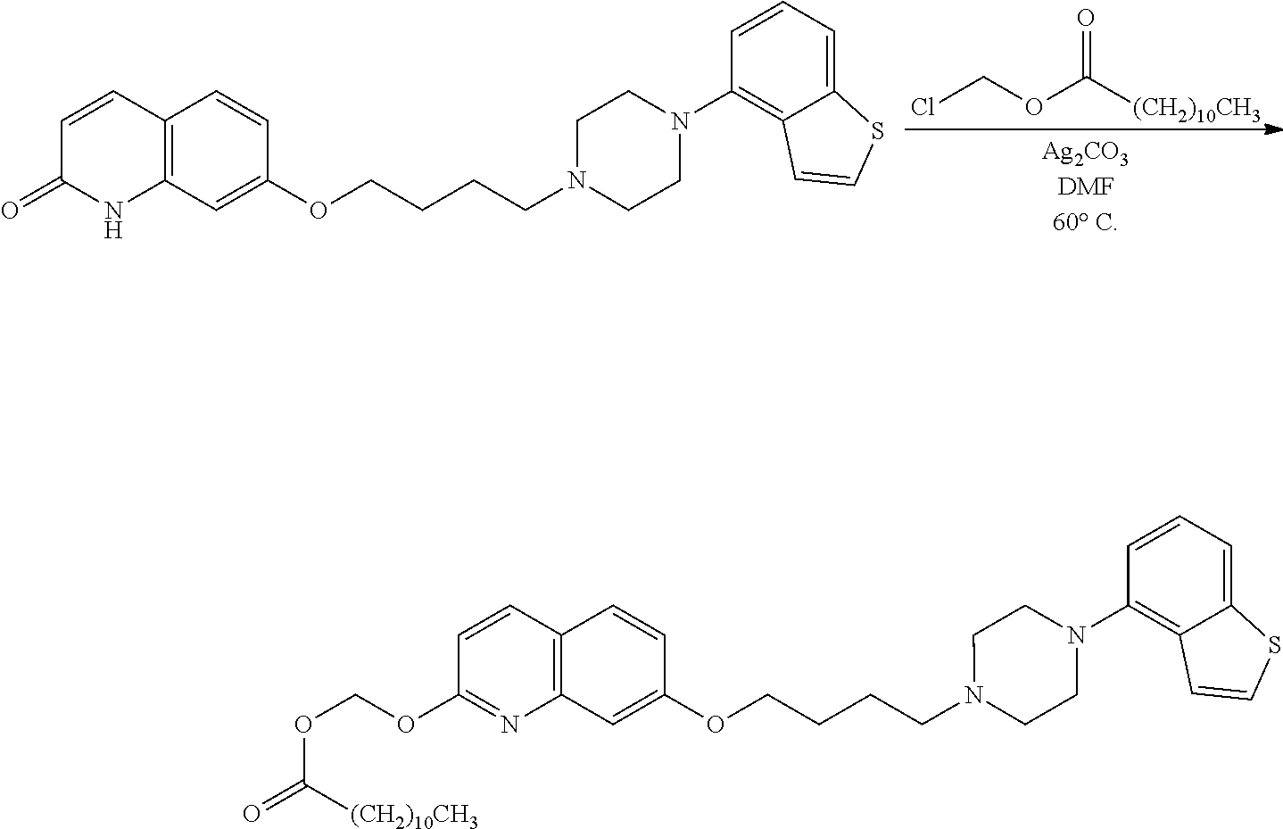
C1=CC2=C(NC1=O)C=C(OCCCCN1CCN(C3=C4C(=CC=C3)SC=C4)CC1)C=C2.ClCOC(=O)[(CH2)10CH3].C1=CC2=C(N=C1OCOC([(CH2)10CH3])=O)C=C(OCCCCN1CCN(C3=C4C(=CC=C3)SC=C4)CC1)C=C2
